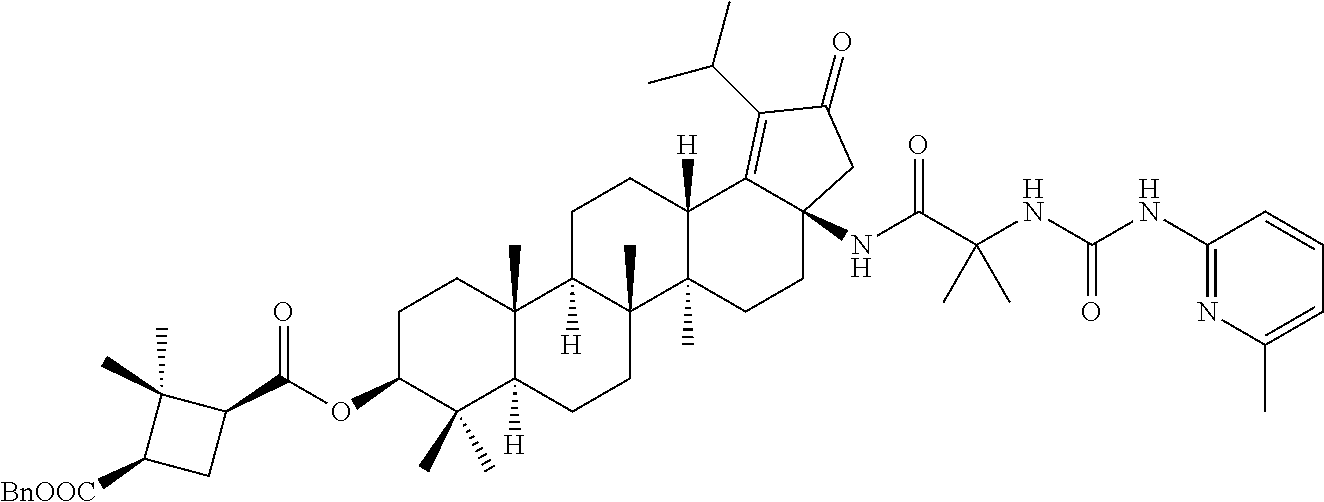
C1C2([H])C(C)(C3(C)C([H])(C1)C1=C(C(C)C)C(=O)CC1(NC(C(NC(NC1=NC(C)=CC=C1)=O)(C)C)=O)CC3)CCC1([H])C2(C)CCC(OC(C2C(C)(C)C([BnOOC])C2)=O)C1(C)C
